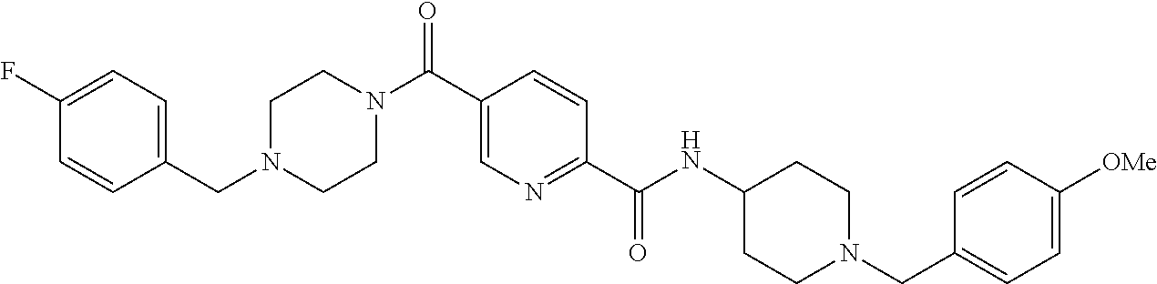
N1(CC2=CC=C(F)C=C2)CCN(C(C2=CN=C(C(NC3CCN(CC4=CC=C([OMe])C=C4)CC3)=O)C=C2)=O)CC1
